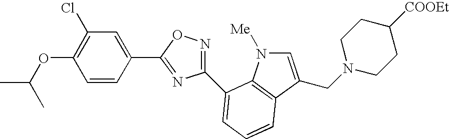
C1(OC(C)C)=C(Cl)C=C(C2=NC(C3=CC=CC4=C3N([Me])C=C4CN3CCC([COOEt])CC3)=NO2)C=C1
